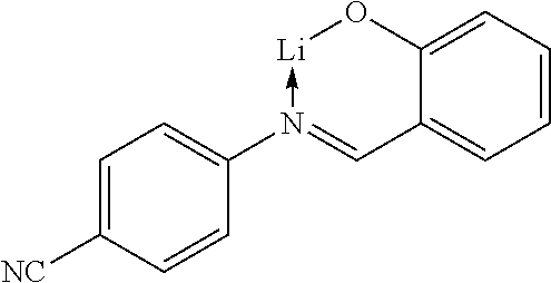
C1=C([NC])C=CC(N2->[Li]OC3=CC=CC=C3C=2)=C1
